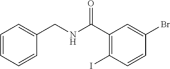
C1=CC=CC(CNC(C2=C(I)C=CC(Br)=C2)=O)=C1
